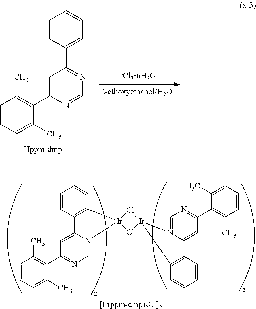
C1=C(C2=C(C)C=CC=C2C)N=CN=C1C1=CC=CC=C1.C1=CC2=C(C=C1)[Ir]1(N3=CN=C(C4=C(C)C=CC=C4C)C=C23)Cl[Ir]2(C3=C(C=CC=C3)C3=CC(C4=C(C)C=CC=C4C)=NC=N32)Cl1.[[Ir(ppm-dmp)2Cl]2]
